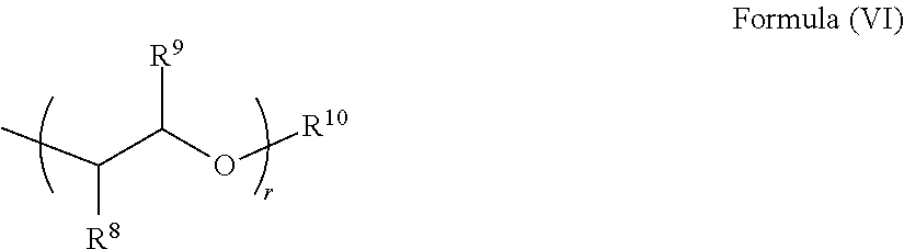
CC(C(O[R10])[R9])[R8]
